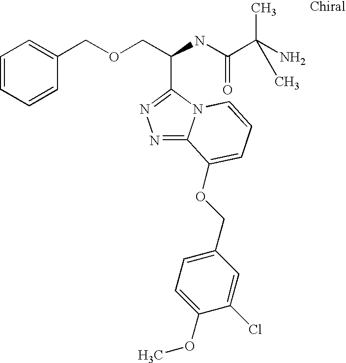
C(COCC1=CC=CC=C1)(NC(C(N)(C)C)=O)C1=NN=C2N1C=CC=C2OCC1=CC=C(OC)C(Cl)=C1
